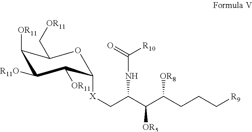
O1C([X]CC(NC([R10])=O)C(C(CCC[R9])[OR8])[OR5])C([OR11])C([R11O])C([OR11])C1C[OR11]
